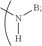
N([H])(C)B
